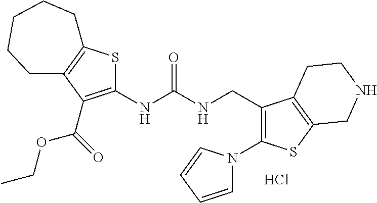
C1(NC(NCC2=C(N3C=CC=C3)SC3=C2CCNC3)=O)=C(C(OCC)=O)C2=C(S1)CCCCC2.Cl
